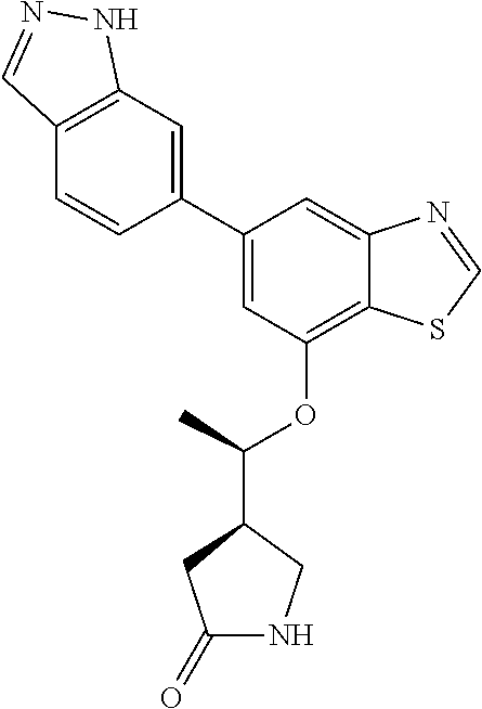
C1=C(C2=CC3=C(C=C2)C=NN3)C=C2C(=C1OC(C1CC(=O)NC1)C)SC=N2
